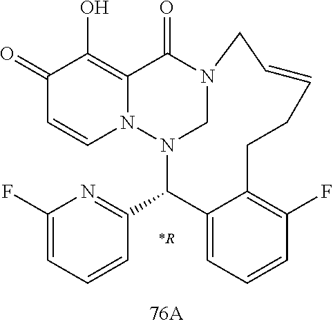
C1(=O)C=CN2C(=C1O)C(=O)N1CN2C(C2=NC(F)=CC=C2)C2=CC=CC(F)=C2CCC=CC1.[*R]
